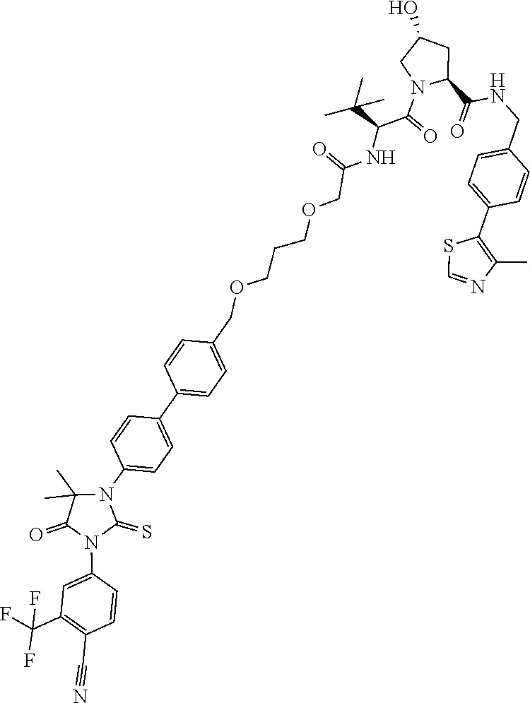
C1(C2=CC=C(COCCCOCC(NC(C(=O)N3CC(O)CC3C(=O)NCC3=CC=C(C4=C(C)N=CS4)C=C3)C(C)(C)C)=O)C=C2)=CC=C(N2C(C)(C)C(=O)N(C3=CC(C(F)(F)F)=C(C#N)C=C3)C2=S)C=C1
